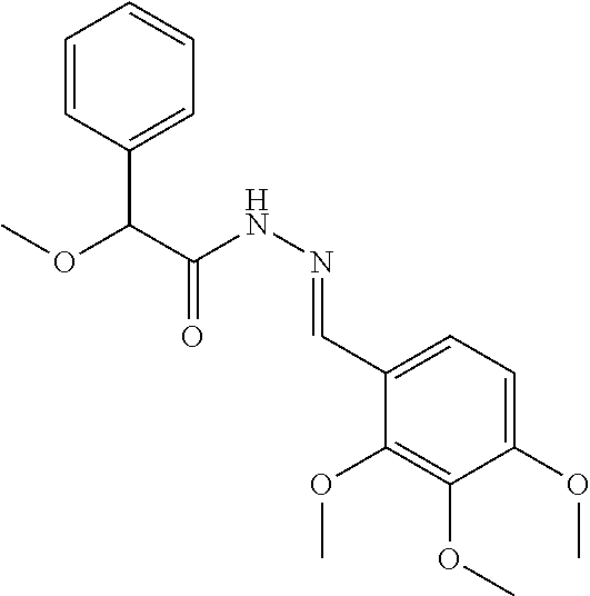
N(N=CC1=CC=C(OC)C(OC)=C1OC)C(C(OC)C1=CC=CC=C1)=O
